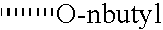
C[O-nbutyl]
